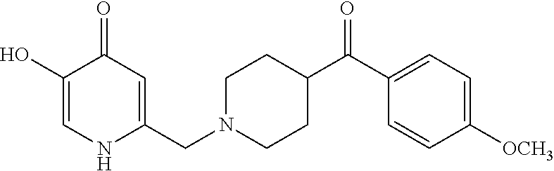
C1(O)=CNC(CN2CCC(C(C3=CC=C([OCH3])C=C3)=O)CC2)=CC1=O
